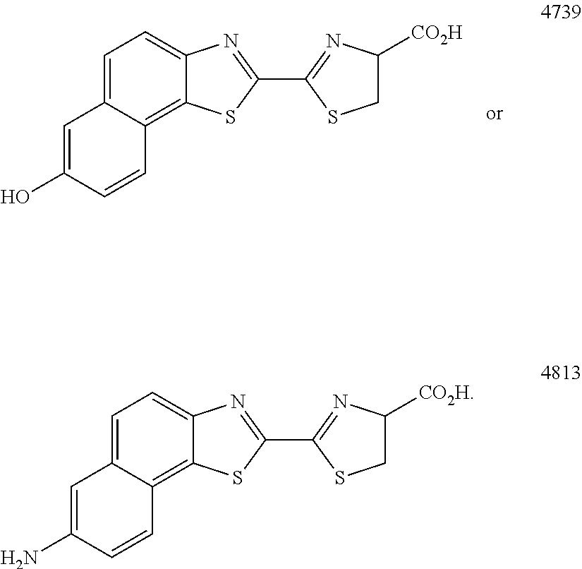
C1=C(O)C=CC2=C3C(=CC=C12)N=C(C1=NC([CO2H])CS1)S3.C1=C(N)C=CC2=C3C(=CC=C12)N=C(C1=NC([CO2H])CS1)S3
